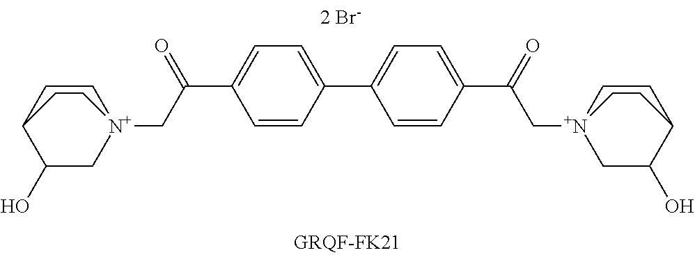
C1CC2C(O)C[N+]1(CC(C1=CC=C(C3=CC=C(C(=O)C[N+]45CC(O)C(CC4)CC5)C=C3)C=C1)=O)CC2
